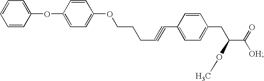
O(C1=CC=C(OC2=CC=CC=C2)C=C1)CCCC#CC1=CC=C(CC(C(=O)[OH])OC)C=C1
